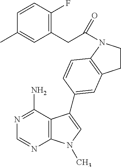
N1=C(N)C2=C(N=C1)N(C)C=C2C1=CC2=C(N(C(CC3=C(F)C=CC(C)=C3)=O)CC2)C=C1
